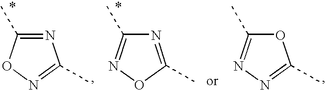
O1C(C)=NN=C1C.N1=C(C)ON=C1C.N1=C(C)ON=C1C
